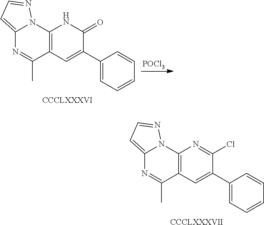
C12=CC=NN1C1=C(C(C)=N2)C=C(C2=CC=CC=C2)C(=O)N1.[CCCLXXXVI].[POCl3].C12=CC=NN1C1=C(C(C)=N2)C=C(C2=CC=CC=C2)C(Cl)=N1.[CCCLXXXVII]
